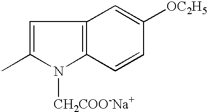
C1=C(C)N([CH2COO-Na+])C2=C1C=C([OC2H5])C=C2
